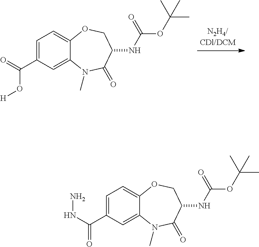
C1=C(C(O[H])=O)C=C2C(=C1)OCC(NC(=O)OC(C)(C)C)C(=O)N2C.C1=C(C(=O)NN)C=C2C(=C1)OCC(NC(=O)OC(C)(C)C)C(=O)N2C
